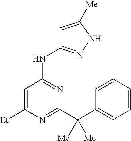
N(C1=NC(C(C2=CC=CC=C2)([Me])[Me])=NC([Et])=C1)C1=NNC([Me])=C1
